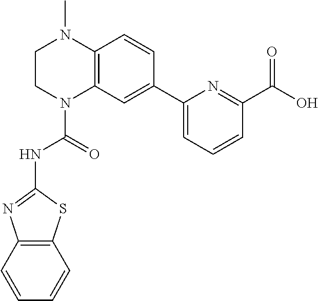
C1CN(C(=O)NC2=NC3=C(S2)C=CC=C3)C2=C(N1C)C=CC(C1=CC=CC(C(O)=O)=N1)=C2
